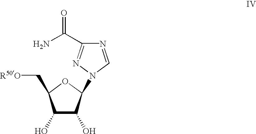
C1(O)C(O)C(C[R50O])OC1N1N=C(C(N)=O)N=C1
